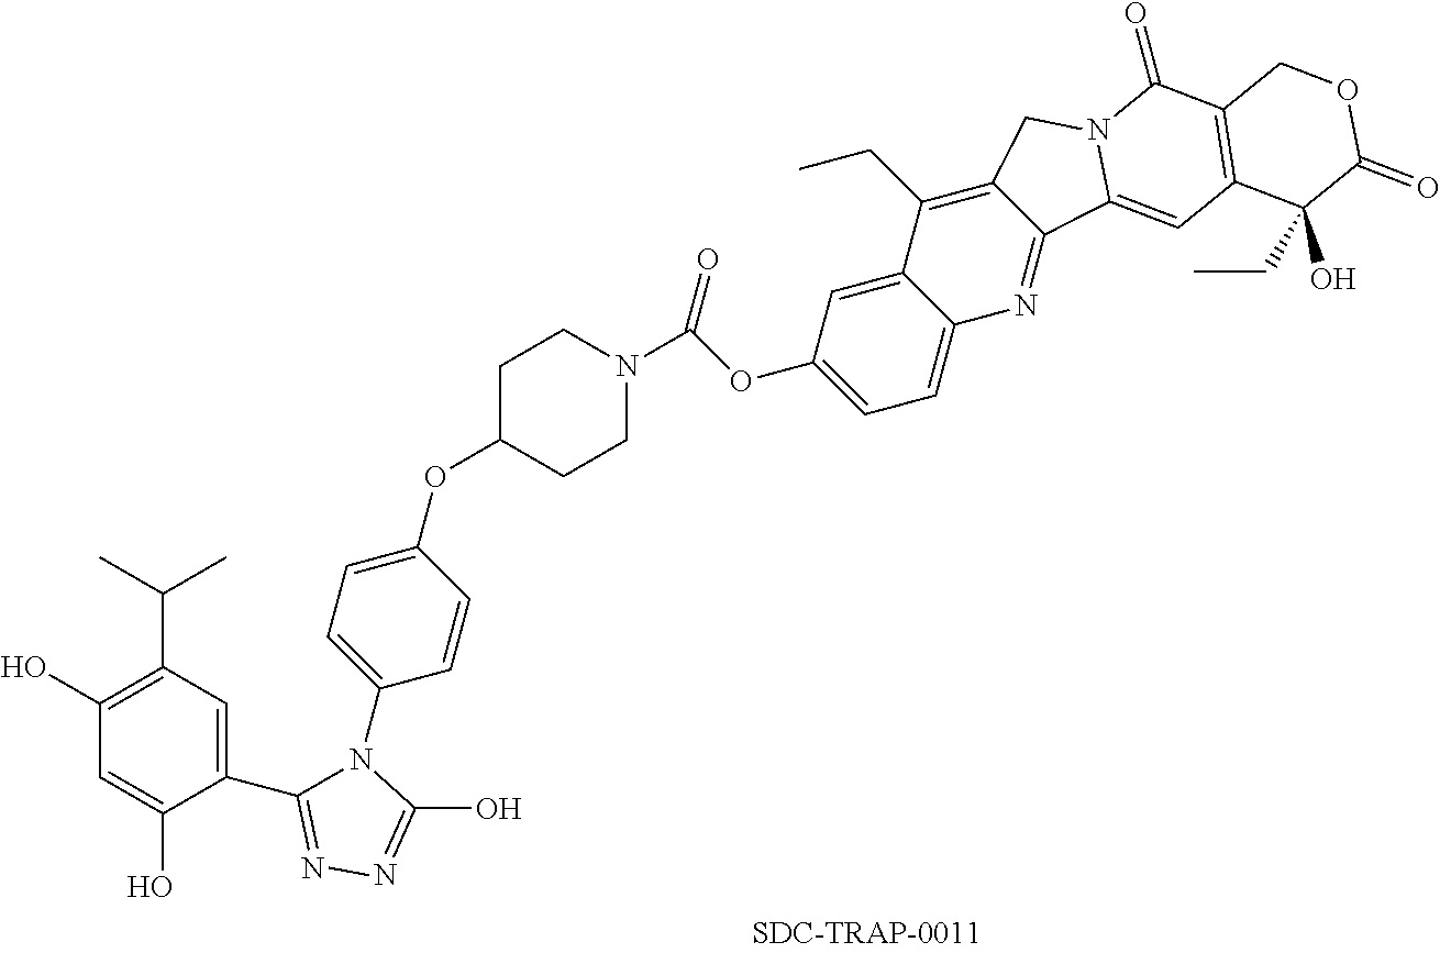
C1=CC(OC2CCN(C(OC3=CC=C4C(=C3)C(CC)=C3C(=N4)C4=CC5=C(C(=O)N4C3)COC(=O)C5(O)CC)=O)CC2)=CC=C1N1C(C2=CC(C(C)C)=C(O)C=C2O)=NN=C1O
